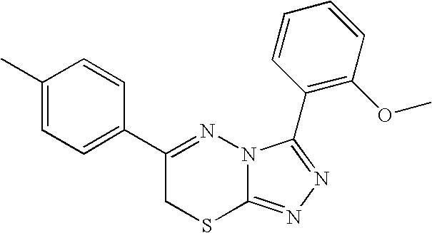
C1=C(C)C=CC(C2=NN3C(=NN=C3C3=C(OC)C=CC=C3)SC2)=C1
